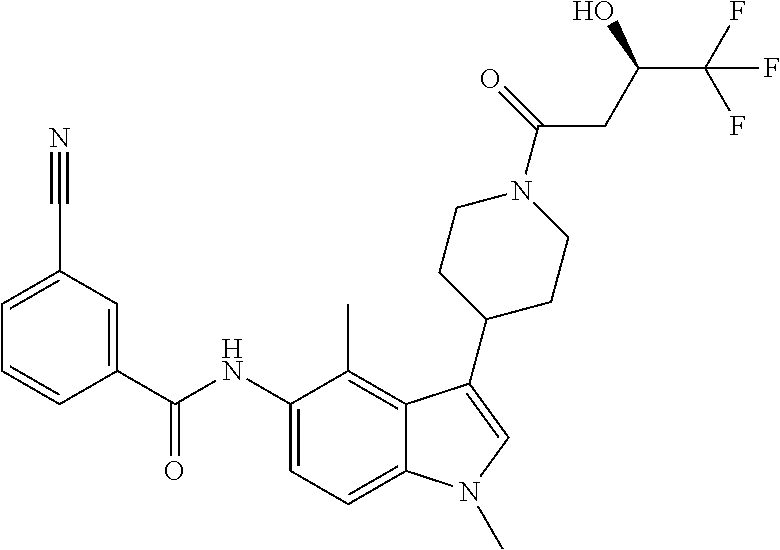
C12=C(C)C(NC(C3=CC(C#N)=CC=C3)=O)=CC=C1N(C)C=C2C1CCN(C(CC(C(F)(F)F)O)=O)CC1
